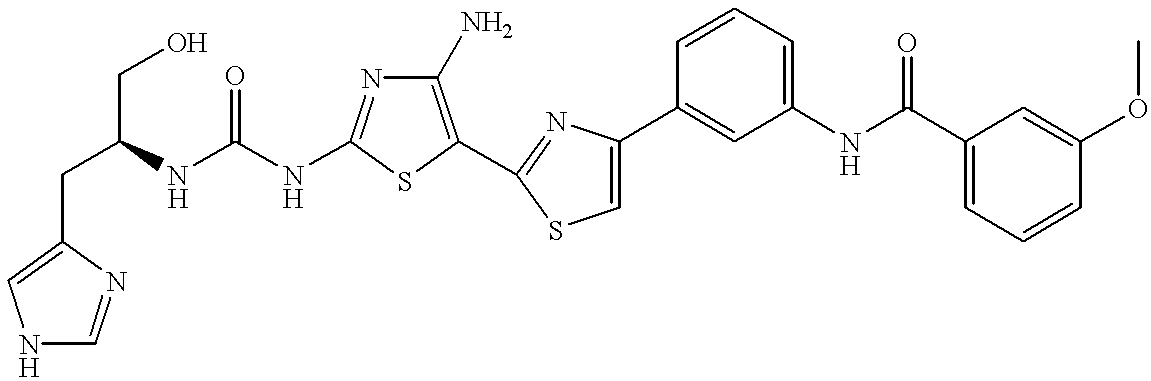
C(NC1=NC(N)=C(C2=NC(C3=CC(NC(C4=CC=CC(OC)=C4)=O)=CC=C3)=CS2)S1)(NC(CO)CC1=CNC=N1)=O
